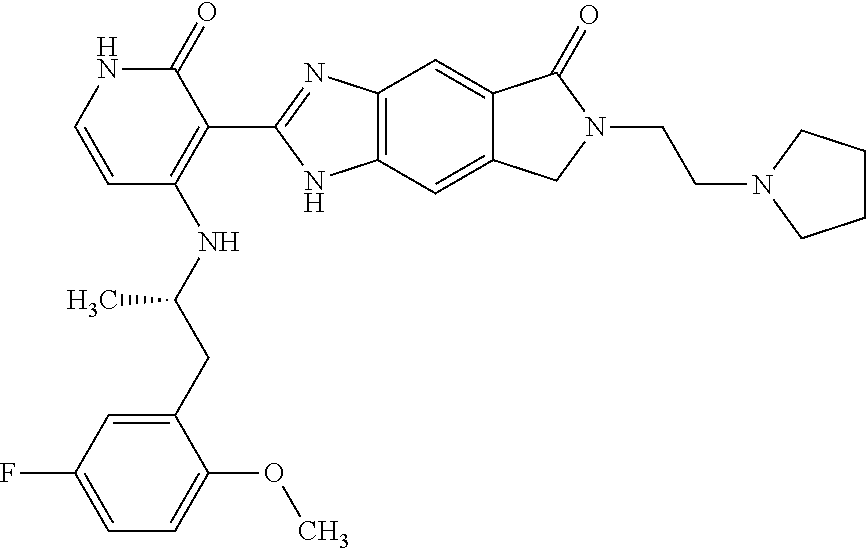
C1=C(CC(NC2=C(C3=NC4=C(N3)C=C3C(=C4)C(=O)N(CCN4CCCC4)C3)C(=O)NC=C2)C)C(OC)=CC=C1F
